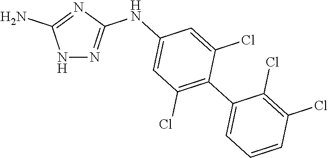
N1N=C(NC2=CC(Cl)=C(C3=CC=CC(Cl)=C3Cl)C(Cl)=C2)N=C1N
